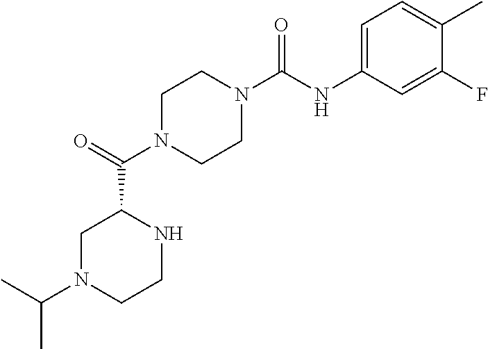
C1N(C(C2CN(C(C)C)CCN2)=O)CCN(C(NC2=CC=C(C)C(F)=C2)=O)C1
